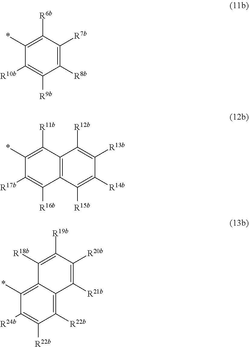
C1([R8b])=C([R7b])C([R6b])=C(*)C([R10b])=C1[R9b].C1(*)=C([R11b])C2=C(C([R15b])=C([R14b])C([R13b])=C2[R12b])C([R16b])=C1[R17b].C1([R24b])=C([R22b])C([R22b])=C2C(=C1*)C([R18b])=C([R19b])C([R20b])=C2[R21b]
